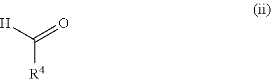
[H]C(=O)[R4]
